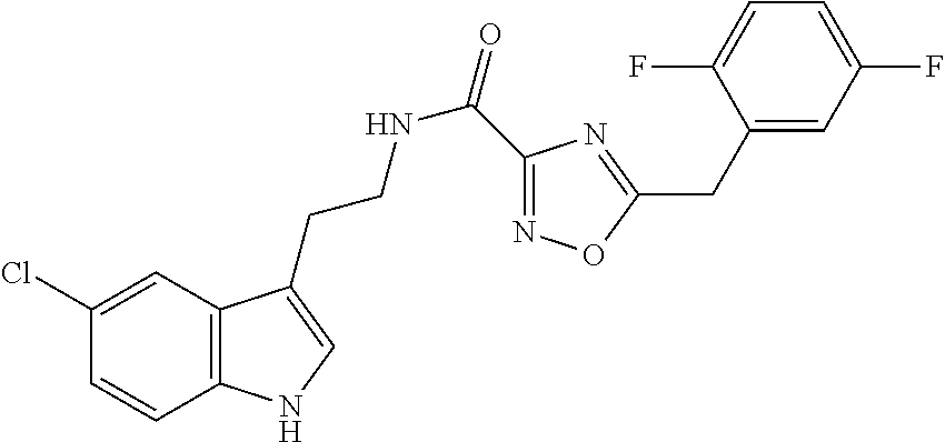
N(CCC1=CNC2=C1C=C(Cl)C=C2)C(=O)C1=NOC(CC2=CC(F)=CC=C2F)=N1
